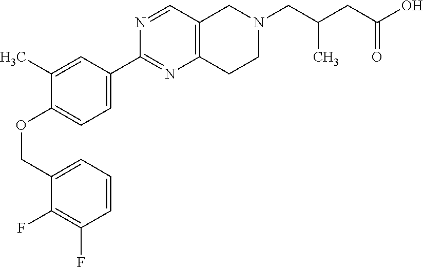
C1(COC2=CC=C(C3=NC4=C(C=N3)CN(CC(C)CC(=O)O)CC4)C=C2C)=CC=CC(F)=C1F
